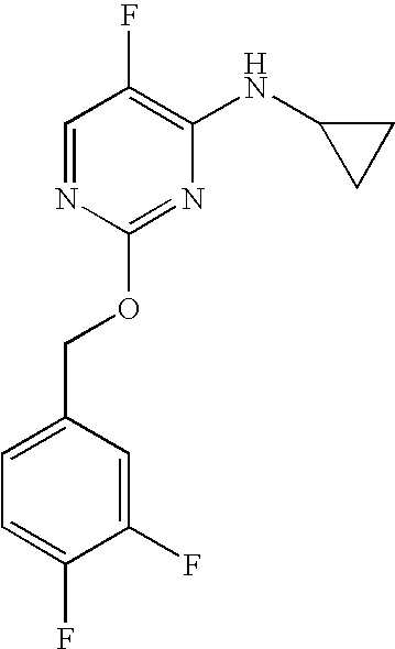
C1C(NC2=C(F)C=NC(OCC3=CC=C(F)C(F)=C3)=N2)C1
